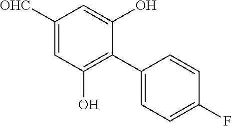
C1([OHC])=CC(O)=C(C2=CC=C(F)C=C2)C(O)=C1
